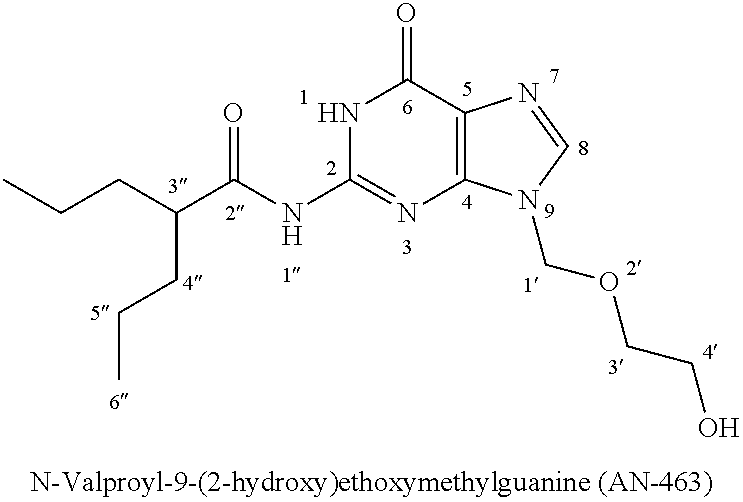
N1C(NC(C(CCC)CCC)=O)=NC2=C(C1=O)N=CN2COCCO
